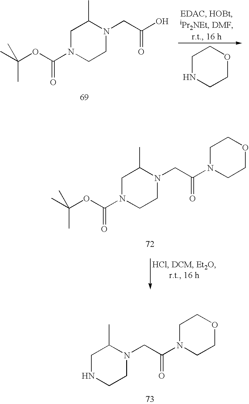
C1N(C(=O)OC(C)(C)C)CCN(CC(=O)O)C1C.C1NCCOC1.C1N(C(=O)OC(C)(C)C)CCN(CC(=O)N2CCOCC2)C1C.C1NCCN(CC(=O)N2CCOCC2)C1C
